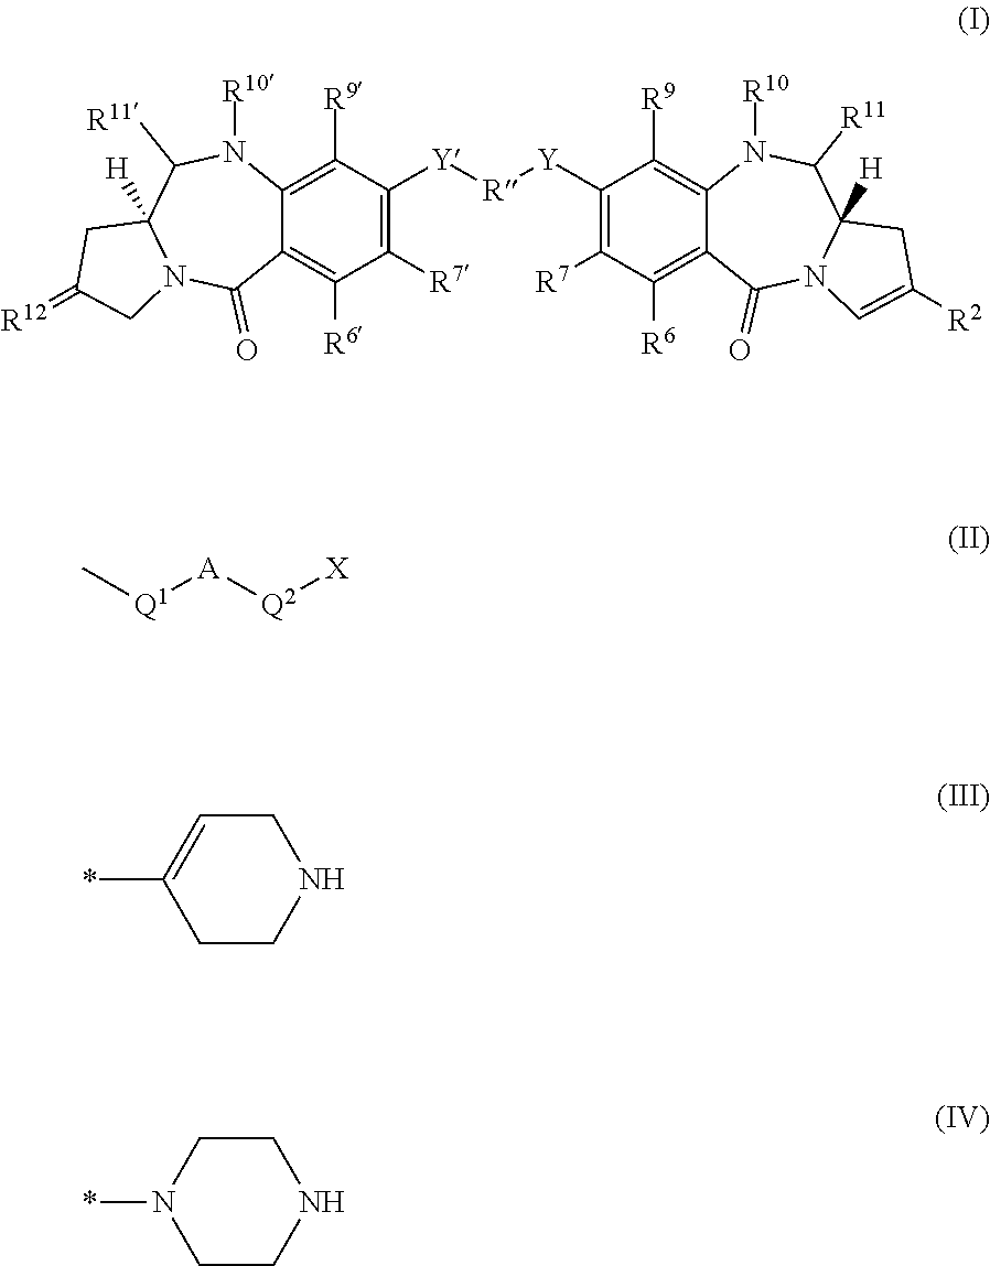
C1([R9])=C2C(=C([R6])C([R7])=C1[Y][R][Y]C1=C([R7])C([R6])=C3C(=C1[R9])N([R10])C([R11])C1([H])N(C3=O)C=C([R2])C1)C(=O)N1C([H])(C([R11])N2[R10])CC(=[R12])C1.C[Q1][A][Q2][X].C1C=C(*)CCN1.C1CN(*)CCN1
